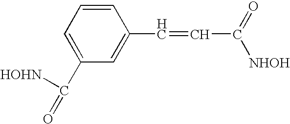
C1=CC(C=CC(=O)[NHOH])=CC(C([HOHN])=O)=C1
